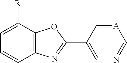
C1=C(C2=NC3=C(C([R])=CC=C3)O2)C=[A]C=N1
